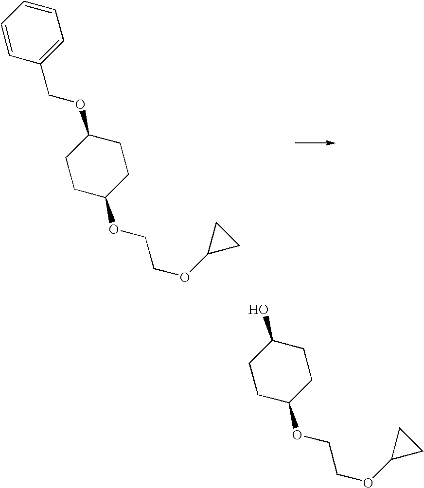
C1=CC(COC2CCC(OCCOC3CC3)CC2)=CC=C1.OC1CCC(OCCOC2CC2)CC1
